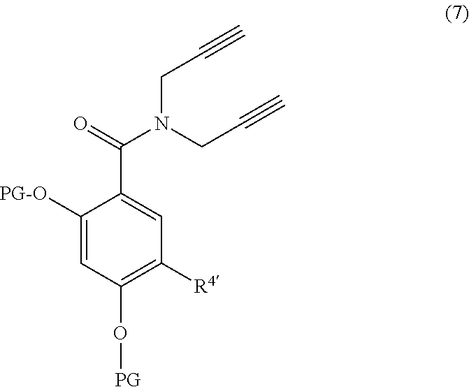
C1([PG-O])=CC(O[PG])=C([R4])C=C1C(=O)N(CC#C)CC#C
